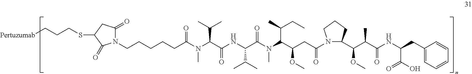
N1(CCCCCC(N(C)C(C(=O)NC(C(N(C(C(CC)C)C(CC(N2C(C(C(C)C(NC(C(O)=O)CC3=CC=CC=C3)=O)OC)CCC2)=O)OC)C)=O)C(C)C)C(C)C)=O)C(=O)CC(SCCC[Pertuzumab])C1=O
